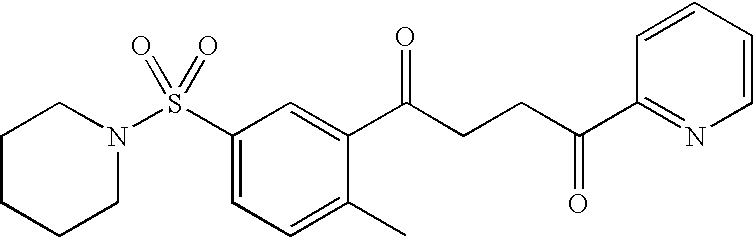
N1(S(C2=CC=C(C)C(C(CCC(=O)C3=NC=CC=C3)=O)=C2)(=O)=O)CCCCC1
